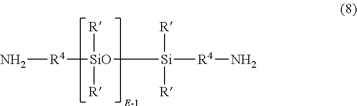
[R4]([SiO]([Si]([R])([R])[R4]N)([R])[R])N
